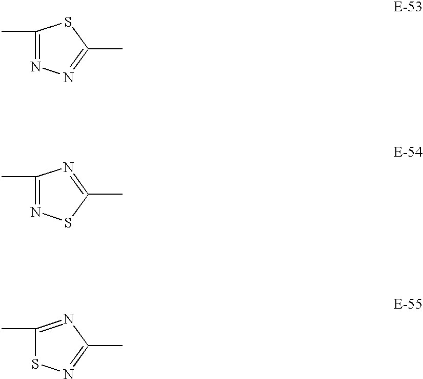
C1(C)=NN=C(C)S1.C1(C)=NSC(C)=N1.C1(C)=NC(C)=NS1
